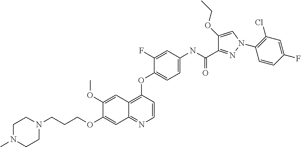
C1(OC)=CC2=C(OC3=CC=C(NC(C4=NN(C5=C(Cl)C=C(F)C=C5)C=C4OCC)=O)C=C3F)C=CN=C2C=C1OCCCN1CCN(C)CC1
